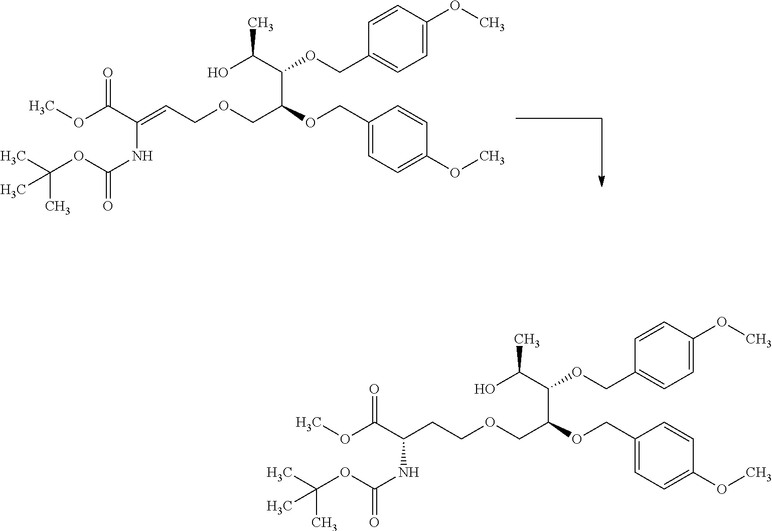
COC(C(NC(OC(C)(C)C)=O)=CCOCC(OCC1=CC=C(OC)C=C1)C(C(O)C)OCC1=CC=C(OC)C=C1)=O.COC(C(NC(OC(C)(C)C)=O)CCOCC(OCC1=CC=C(OC)C=C1)C(C(O)C)OCC1=CC=C(OC)C=C1)=O
